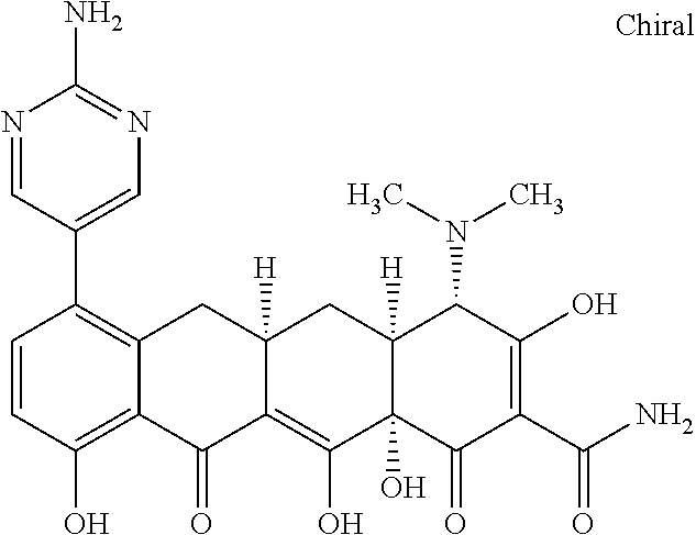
C12([H])C(O)(C(=O)C(C(N)=O)=C(O)C1N(C)C)C(O)=C1C([H])(C2)CC2=C(C3=CN=C(N)N=C3)C=CC(O)=C2C1=O
